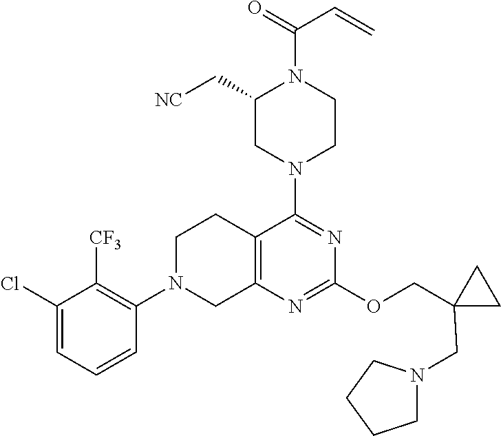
C1(Cl)=CC=CC(N2CC3=C(CC2)C(N2CCN(C(=O)C=C)C(C[NC])C2)=NC(OCC2(CN4CCCC4)CC2)=N3)=C1[CF3]
